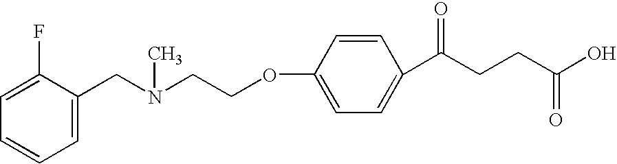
O(C1=CC=C(C(CCC(=O)O)=O)C=C1)CCN(CC1=CC=CC=C1F)C
